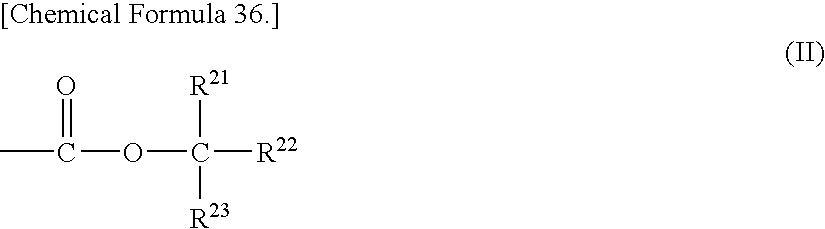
O(C([R21])([R22])[R23])C(=O)C
